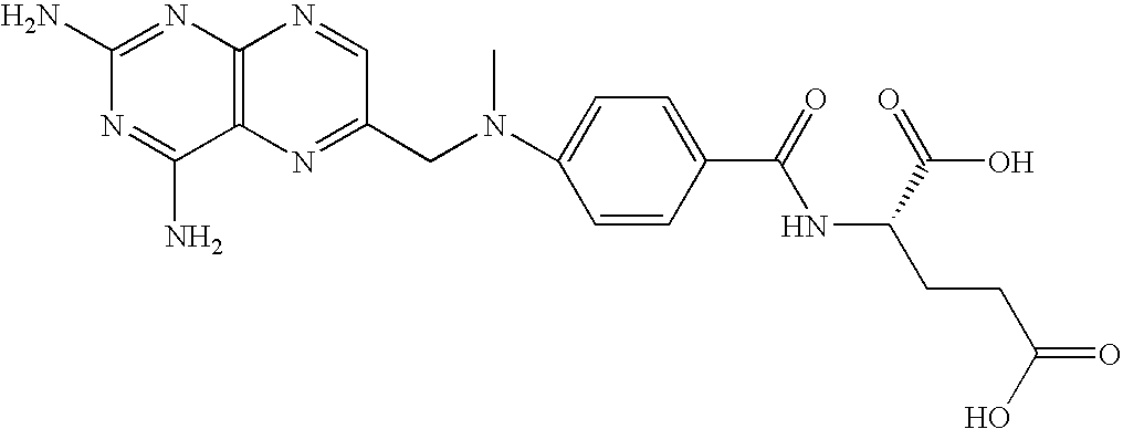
C1(N)=NC2=C(C(N)=N1)N=C(CN(C1=CC=C(C(=O)NC(C(=O)O)CCC(O)=O)C=C1)C)C=N2
